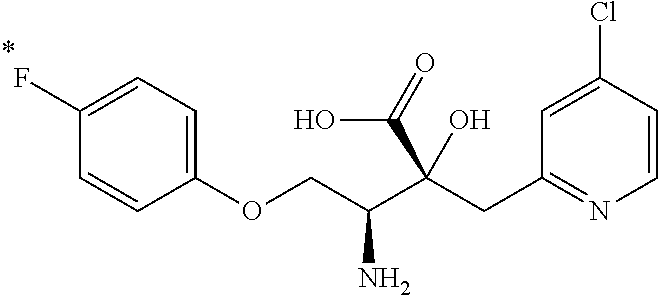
C1=CC(Cl)=CC(CC(C(COC2=CC=C(F)C=C2)N)(O)C(=O)O)=N1
